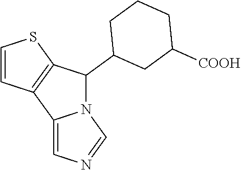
N12C(C3CC([COOH])CCC3)C3=C(C1=CN=C2)C=CS3
